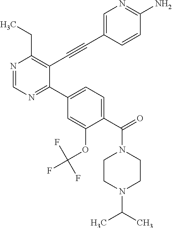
N1=CN=C(C2=CC=C(C(=O)N3CCN(C(C)C)CC3)C(OC(F)(F)F)=C2)C(C#CC2=CN=C(N)C=C2)=C1CC
